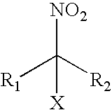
[NO2]C([R2])([R1])[X]
